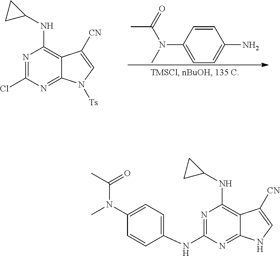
C1=CC(N(C)C(C)=O)=CC=C1N.N1=C(Cl)N=C2C(=C1NC1CC1)C([CN])=CN2[Ts].N1=C(NC2=CC=C(N(C)C(C)=O)C=C2)N=C2C(=C1NC1CC1)C([CN])=CN2
